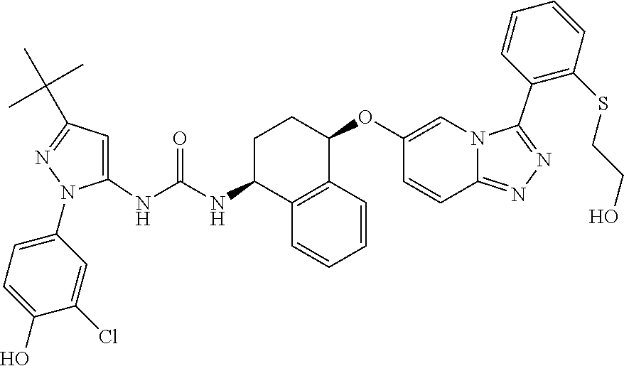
C1=CC2=C(C=C1)C(NC(=O)NC1=CC(C(C)(C)C)=NN1C1=CC=C(O)C(Cl)=C1)CCC2OC1=CN2C(=NN=C2C2=C(SCCO)C=CC=C2)C=C1
